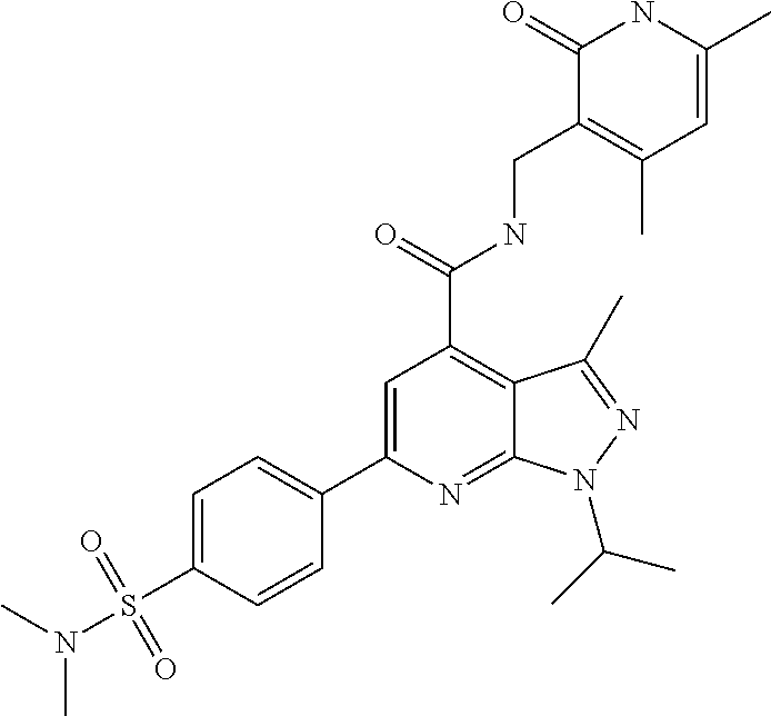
C1(C2=CC(C(=O)NCC3=C(C)C=C(C)NC3=O)=C3C(=N2)N(C(C)C)N=C3C)=CC=C(S(N(C)C)(=O)=O)C=C1
